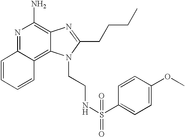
N1=C2C(=C3C(=C1N)N=C(CCCC)N3CCNS(C1=CC=C(OC)C=C1)(=O)=O)C=CC=C2
